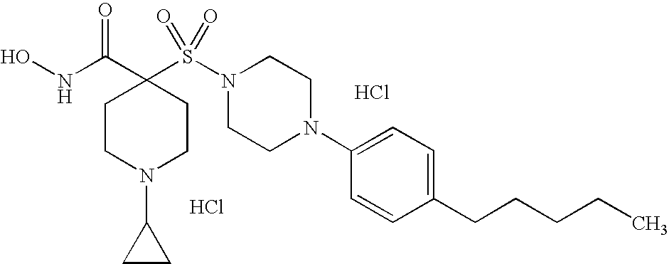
Cl.ONC(C1(S(N2CCN(C3=CC=C(CCCCC)C=C3)CC2)(=O)=O)CCN(C2CC2)CC1)=O.Cl
